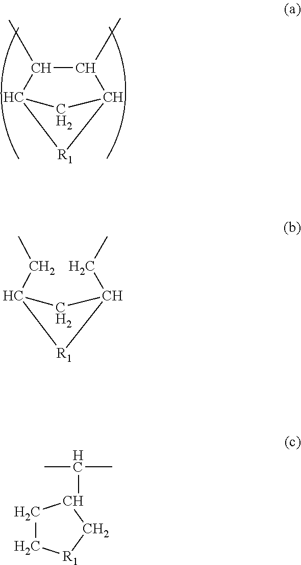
C1(C)C(C)C2[R1]C1C2.C(C)C1[R1]C(CC)C1.C1C[R1]CC1C(C)C
